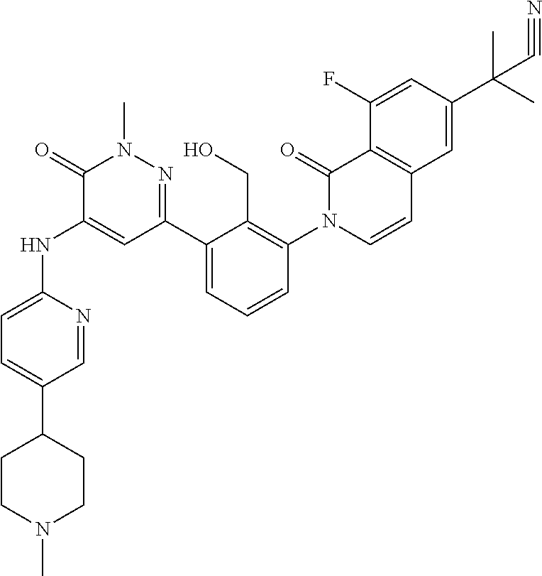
C1=NC(NC2=CC(C3=CC=CC(N4C=CC5=C(C4=O)C(F)=CC(C(C)(C)C#N)=C5)=C3CO)=NN(C)C2=O)=CC=C1C1CCN(C)CC1
